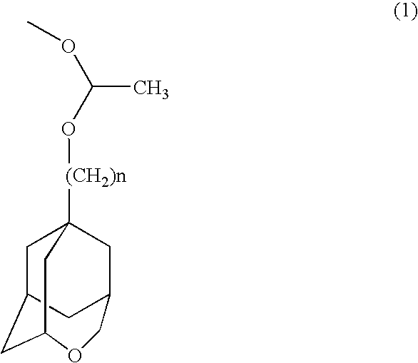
C1C2CC3OCC(CC1([(CH2)n]OC(C)OC)C3)C2
